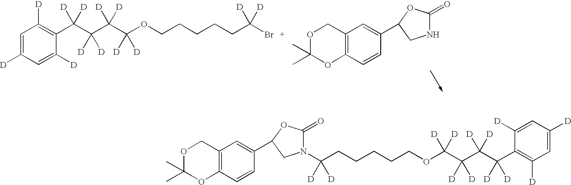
C1=C([D])C=C([D])C(C(C(C(C(OCCCCCC(Br)([D])[D])([D])[D])([D])[D])([D])[D])([D])[D])=C1[D].C12=C(C=CC(C3OC(=O)NC3)=C1)OC(C)(C)OC2.C1=C([D])C=C([D])C(C(C(C(C(OCCCCCC(N2C(=O)OC(C3=CC4=C(C=C3)OC(C)(C)OC4)C2)([D])[D])([D])[D])([D])[D])([D])[D])([D])[D])=C1[D]
